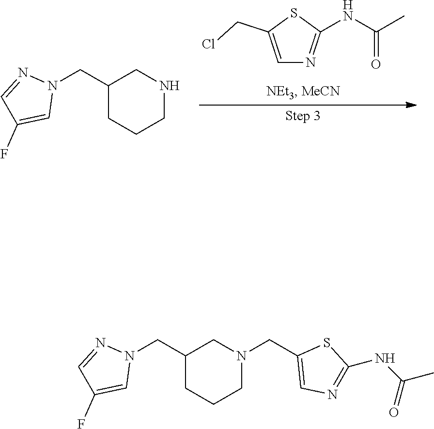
C1=C(CCl)SC(NC(=O)C)=N1.C1(CN2N=CC(F)=C2)CCCNC1.C1(CN2N=CC(F)=C2)CCCN(CC2=CN=C(NC(C)=O)S2)C1
